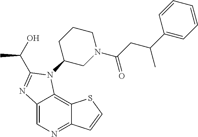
C12=CN=C3C(=C1N(C1CN(C(CC(C4=CC=CC=C4)C)=O)CCC1)C(C(C)O)=N2)SC=C3
